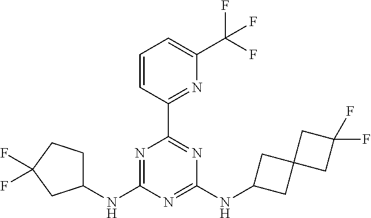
N1=C(NC2CCC(F)(F)C2)N=C(NC2CC3(C2)CC(F)(F)C3)N=C1C1=NC(C(F)(F)F)=CC=C1
